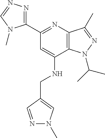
C1(C2=NN=CN2C)=NC2=C(C(NCC3=CN(C)N=C3)=C1)N(C(C)C)N=C2C
